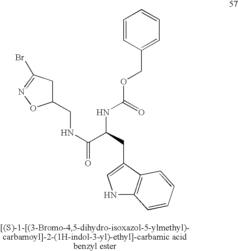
N1C2=C(C(CC(C(=O)NCC3CC(Br)=NO3)NC(=O)OCC3=CC=CC=C3)=C1)C=CC=C2
